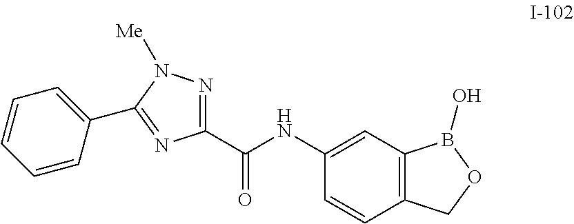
C1(C(NC2=CC3=C(C=C2)COB3O)=O)=NN([Me])C(C2=CC=CC=C2)=N1
